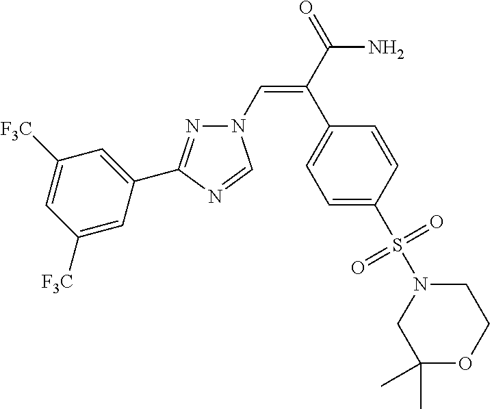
N1(C=C(C(=O)N)C2=CC=C(S(N3CCOC(C)(C)C3)(=O)=O)C=C2)N=C(C2=CC([F3C])=CC([F3C])=C2)N=C1
